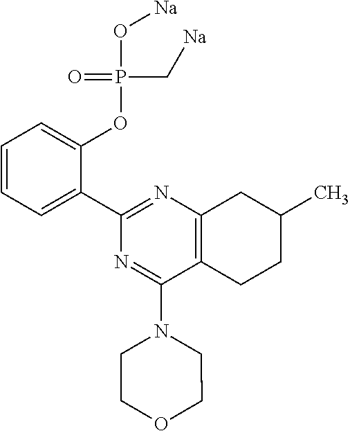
C1=CC=C(C2=NC3=C(C(N4CCOCC4)=N2)CCC(C)C3)C(OP(O[Na])(C[Na])=O)=C1
